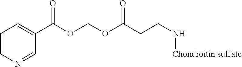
C1=CC=C(C(OCOC(CCN[Chondroitin sulfate])=O)=O)C=N1
